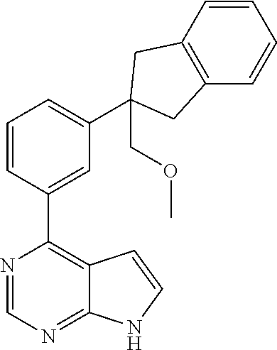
C12=C(C=CC=C1)CC(C1=CC=CC(C3=C4C(=NC=N3)NC=C4)=C1)(COC)C2
